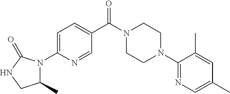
C1=C(N2C(C)CNC2=O)N=CC(C(N2CCN(C3=NC=C(C)C=C3C)CC2)=O)=C1
